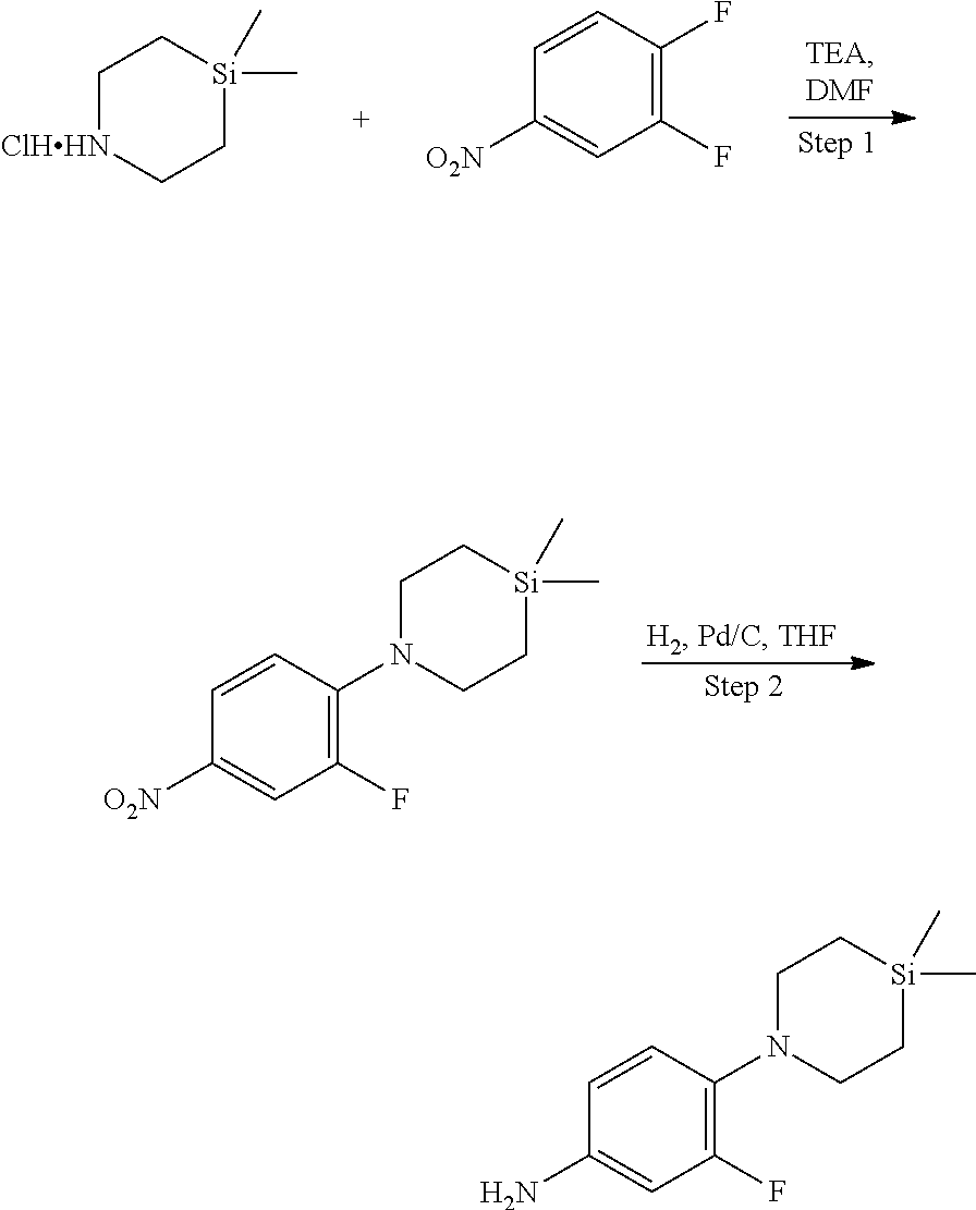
C1=CC([O2N])=CC(F)=C1N1CC[Si](C)(C)CC1.[ClHHN]1CC[Si](C)(C)CC1.C1=CC([O2N])=CC(F)=C1F.C1=CC(N)=CC(F)=C1N1CC[Si](C)(C)CC1
